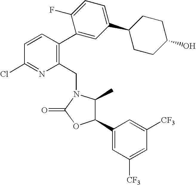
C1(C2=CC([CF3])=CC([CF3])=C2)C(C)N(CC2=C(C3=CC(C4CCC(O)CC4)=CC=C3F)C=CC(Cl)=N2)C(=O)O1
